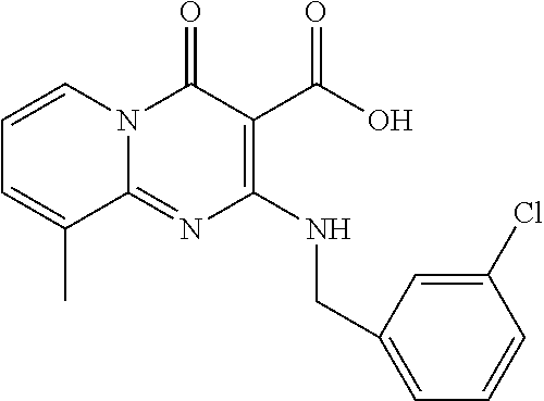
C1=CN2C(=NC(NCC3=CC=CC(Cl)=C3)=C(C(O)=O)C2=O)C(C)=C1
